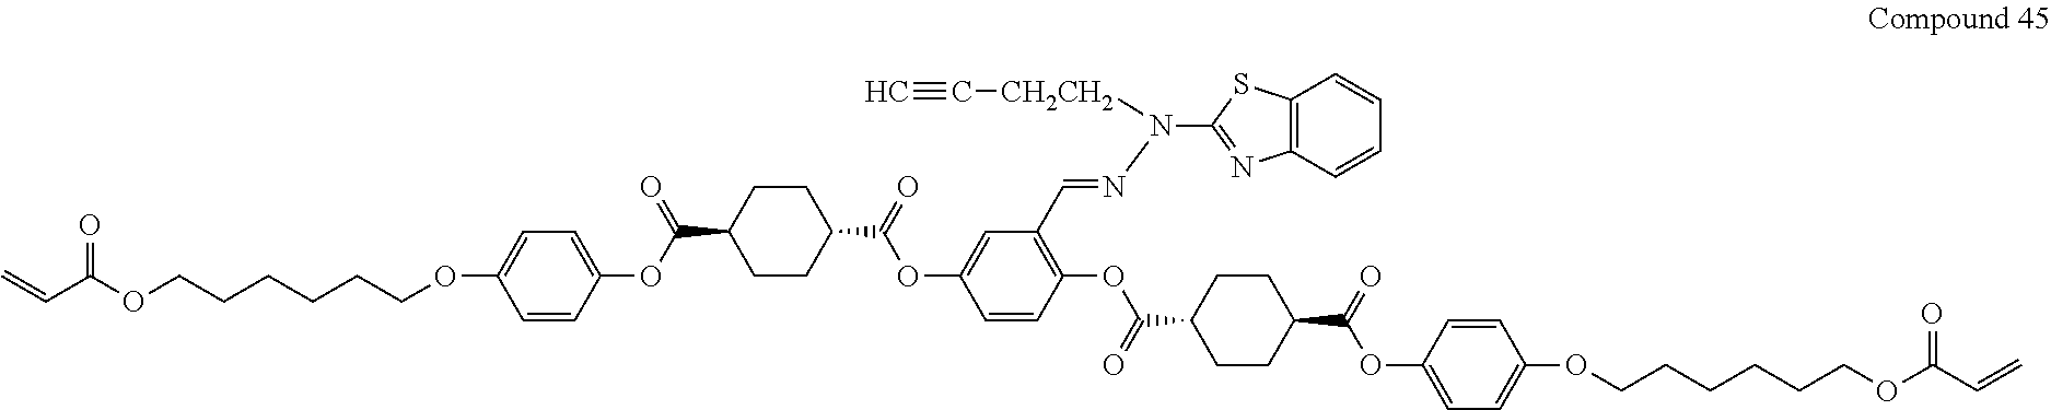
C1CC(C(=O)OC2=CC(C=NN(C3=NC4=C(S3)C=CC=C4)[CH2CH2]C#C)=C(OC(C3CCC(C(=O)OC4=CC=C(OCCCCCCOC(C=C)=O)C=C4)CC3)=O)C=C2)CCC1C(OC1=CC=C(OCCCCCCOC(C=C)=O)C=C1)=O
